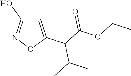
C1=C(C(C(OCC)=O)C(C)C)ON=C1O
